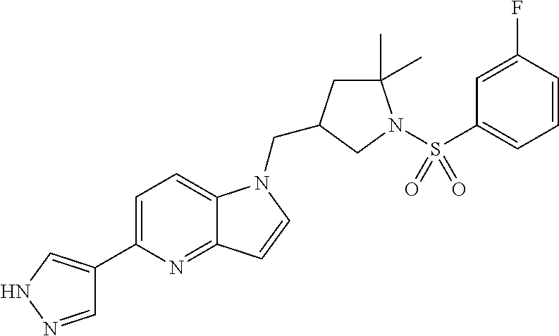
C1=NNC=C1C1=CC=C2C(=N1)C=CN2CC1CC(C)(C)N(S(C2=CC=CC(F)=C2)(=O)=O)C1
